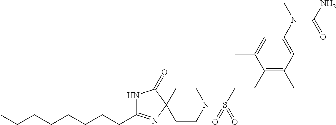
C(C1=NC2(C(=O)N1)CCN(S(CCC1=C(C)C=C(N(C)C(N)=O)C=C1C)(=O)=O)CC2)CCCCCCC
